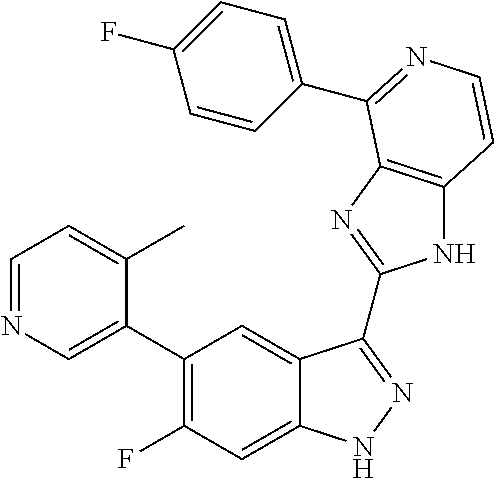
C1=C(C2=C(F)C=C3C(=C2)C(C2=NC4=C(N2)C=CN=C4C2=CC=C(F)C=C2)=NN3)C(C)=CC=N1
